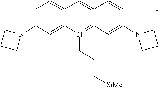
C12=CC=C(N3CCC3)C=C1[N+](CCC[SiMe3])=C1C(=C2)C=CC(N2CCC2)=C1.[I-]
